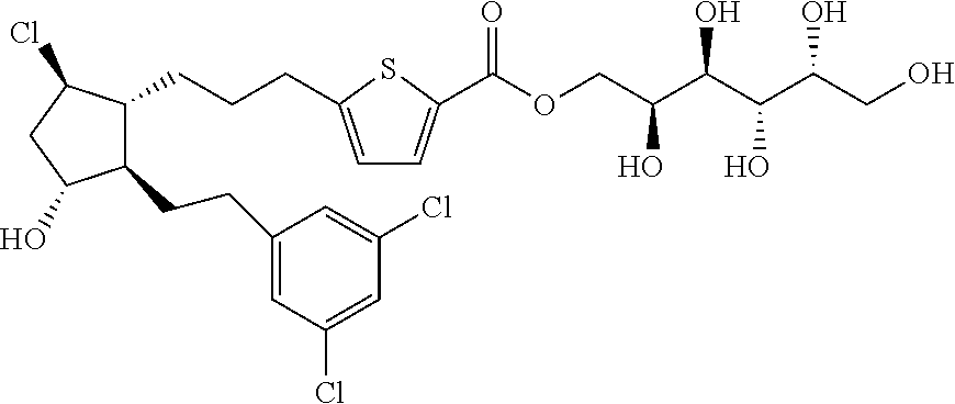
C1(CCC2=CC(Cl)=CC(Cl)=C2)C(CCCC2=CC=C(C(OCC(C(C(C(CO)O)O)O)O)=O)S2)C(Cl)CC1O
